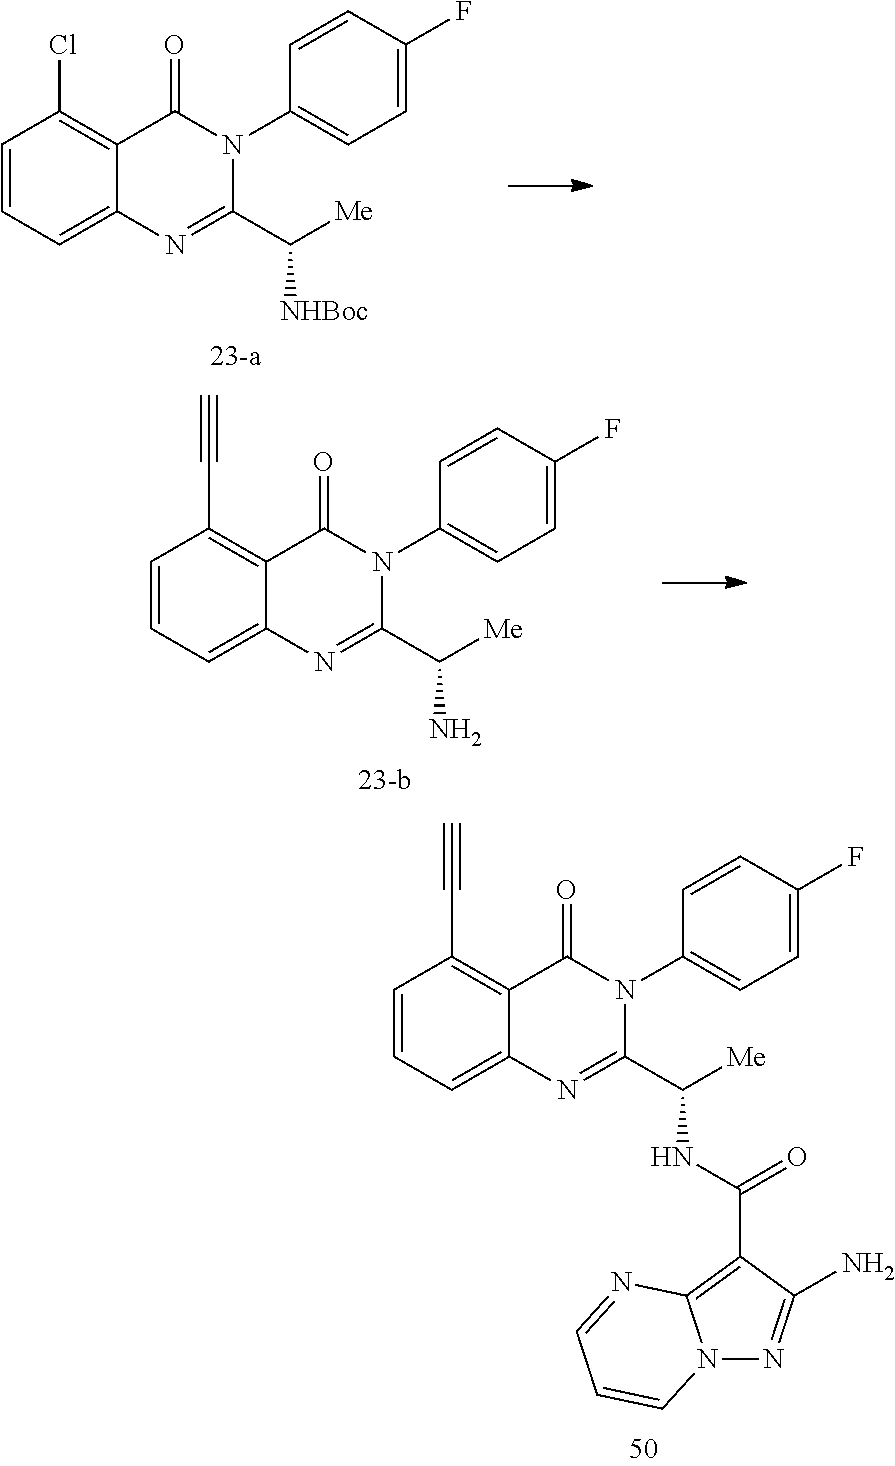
C1=CC(C#C)=C2C(=C1)N=C(C(NC(C1=C3N(N=C1N)C=CC=N3)=O)[Me])N(C1=CC=C(F)C=C1)C2=O.C1=CC(Cl)=C2C(=C1)N=C(C([NHBoc])[Me])N(C1=CC=C(F)C=C1)C2=O.C1=CC(C#C)=C2C(=C1)N=C(C(N)[Me])N(C1=CC=C(F)C=C1)C2=O
